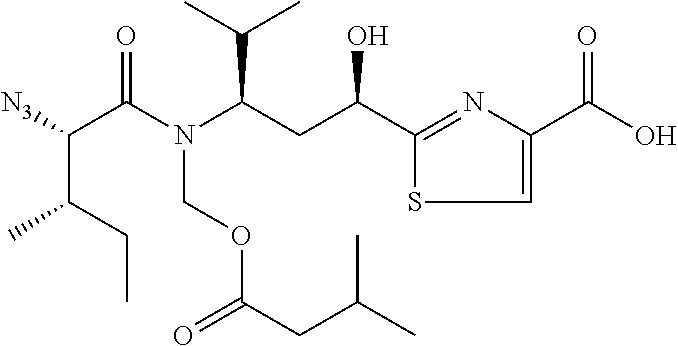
CCC(C(C(N(COC(=O)CC(C)C)C(CC(C1=NC(C(=O)O)=CS1)O)C(C)C)=O)[N3])C
